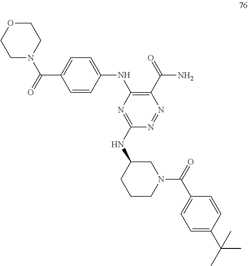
N(C1CN(C(C2=CC=C(C(C)(C)C)C=C2)=O)CCC1)C1=NC(NC2=CC=C(C(N3CCOCC3)=O)C=C2)=C(C(=O)N)N=N1
